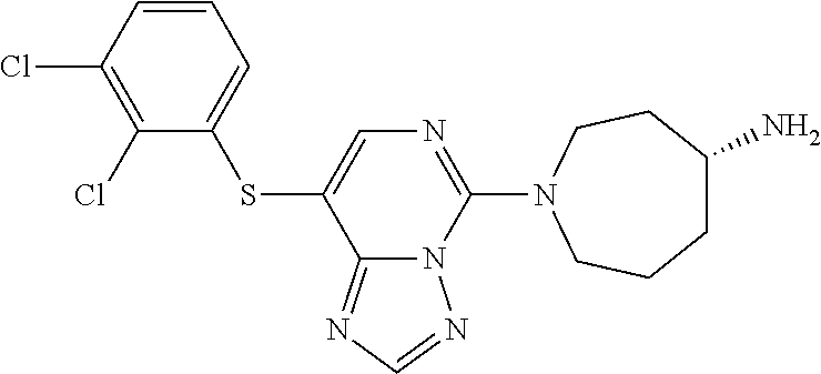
N1(C2=NC=C(SC3=CC=CC(Cl)=C3Cl)C3=NC=NN23)CCCC(N)CC1
